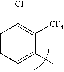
C1=CC=C(C)C([CF3])=C1Cl
